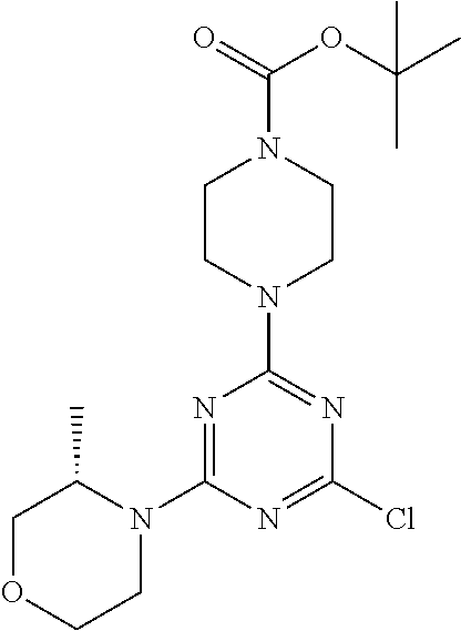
N1=C(N2C(C)COCC2)N=C(Cl)N=C1N1CCN(C(=O)OC(C)(C)C)CC1
